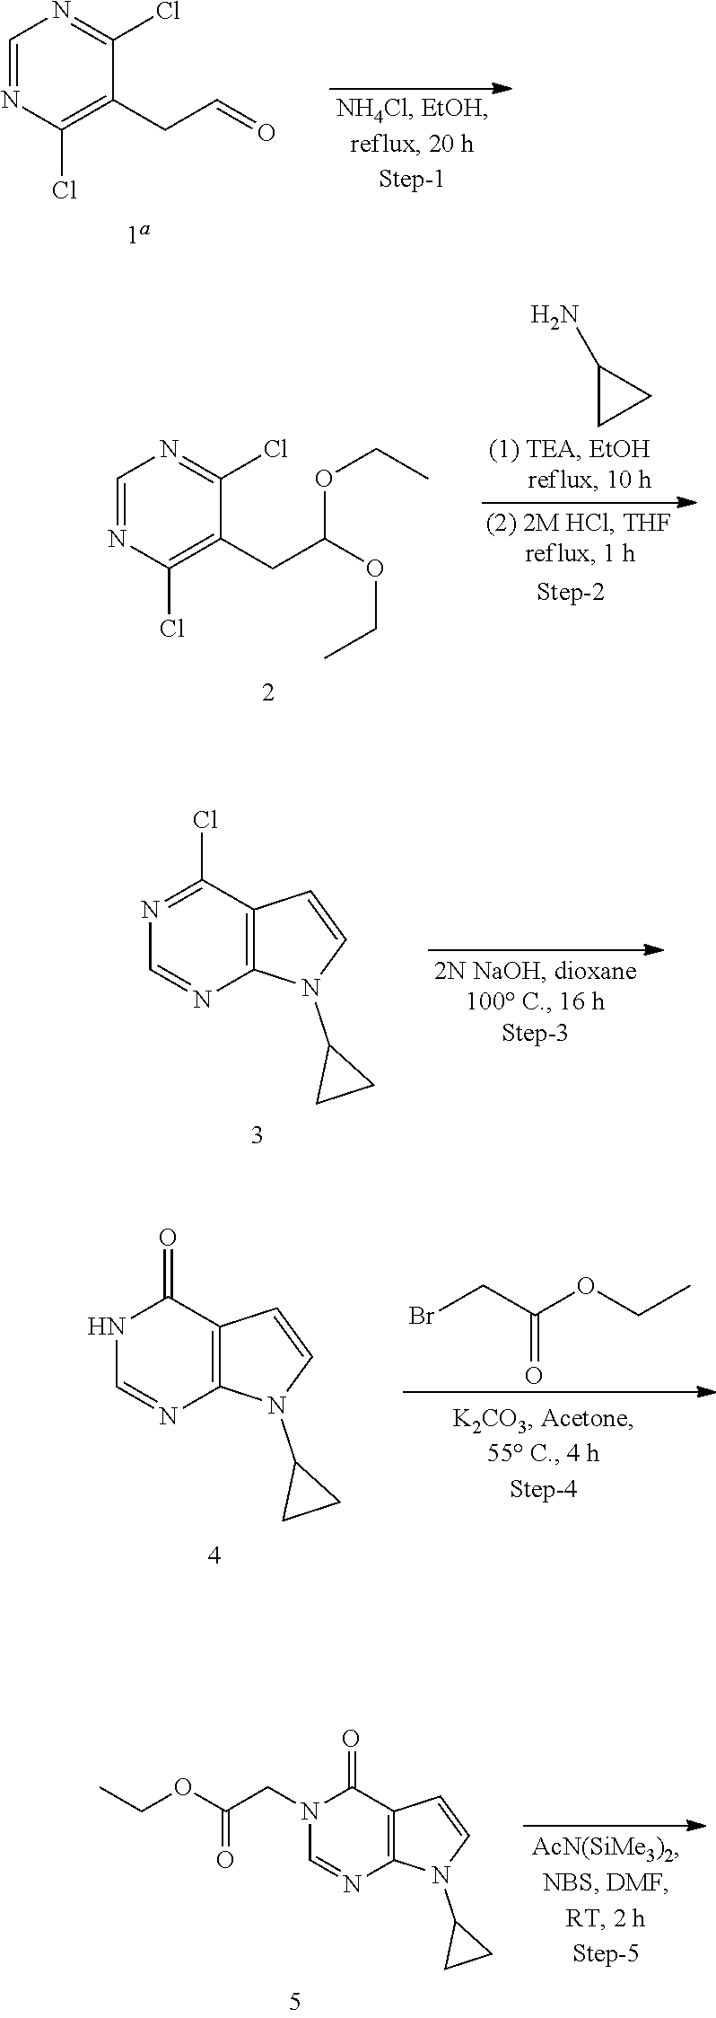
C1=NC(Cl)=C(CC=O)C(Cl)=N1.C12=C(C(Cl)=NC=N1)C=CN2C1CC1.C12=C(C(=O)NC=N1)C=CN2C1CC1.O=C(CBr)OCC.C12=C(C(=O)N(CC(OCC)=O)C=N1)C=CN2C1CC1.C1(N)CC1.C1=NC(Cl)=C(CC(OCC)OCC)C(Cl)=N1
